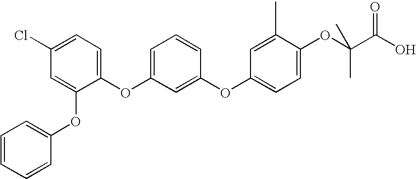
C1=CC=CC(OC2=CC(Cl)=CC=C2OC2=CC=CC(OC3=CC=C(OC(C)(C)C(O)=O)C(C)=C3)=C2)=C1
